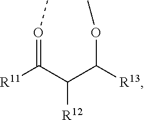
[R12]C(C([R11])=OC)C([R13])OC
